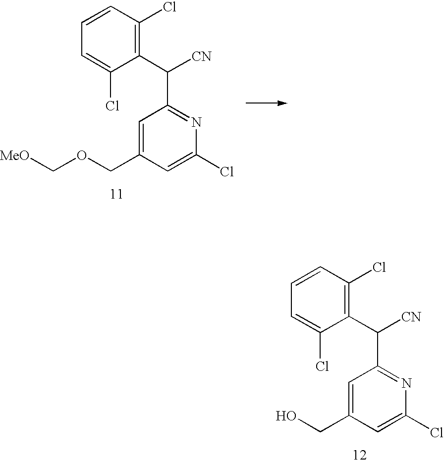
C1=C(CO)C=C(Cl)N=C1C([CN])C1=C(Cl)C=CC=C1Cl.C1=C(COC[MeO])C=C(Cl)N=C1C([CN])C1=C(Cl)C=CC=C1Cl
